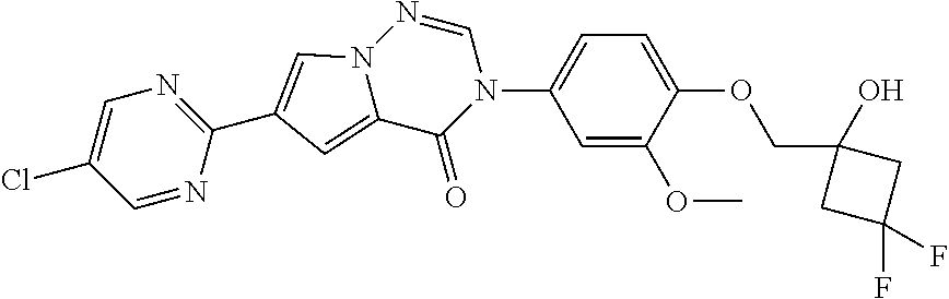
C12=CC(C3=NC=C(Cl)C=N3)=CN1N=CN(C1=CC=C(OCC3(O)CC(F)(F)C3)C(OC)=C1)C2=O
